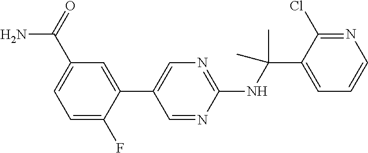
C1(C(NC2=NC=C(C3=CC(C(N)=O)=CC=C3F)C=N2)(C)C)=CC=CN=C1Cl
